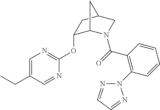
C(=O)(C1=C(N2N=CC=N2)C=CC=C1)N1C2C(OC3=NC=C(CC)C=N3)CC(C1)C2
